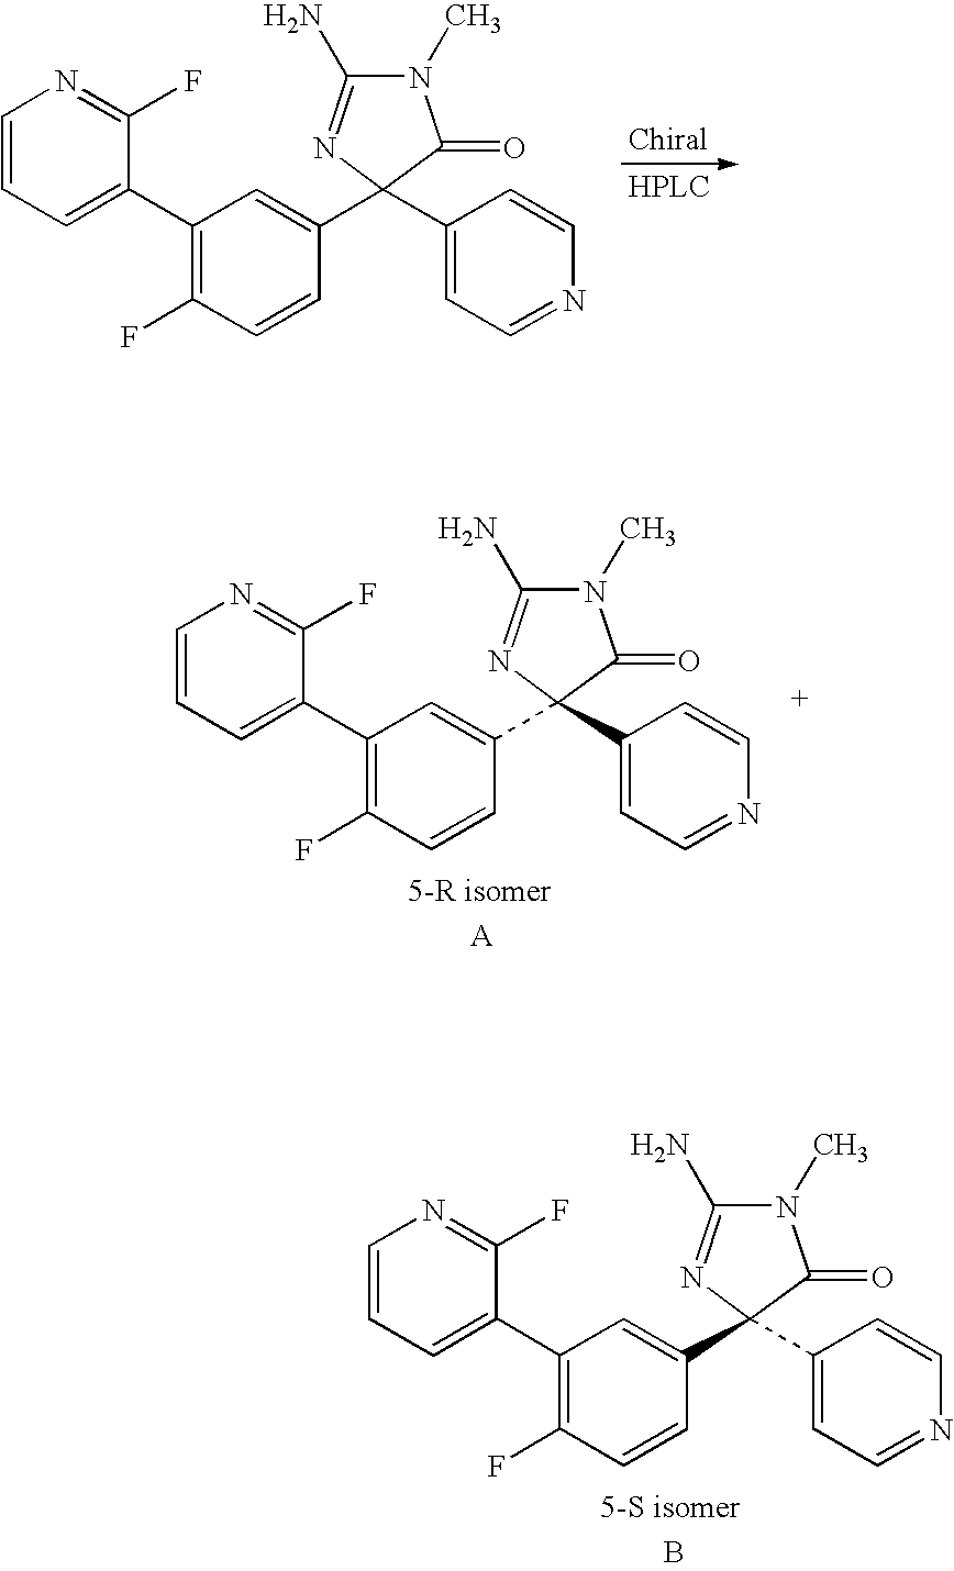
C1=CC=C(C2=C(F)C=CC(C3(C4=CC=NC=C4)N=C(N)N(C)C3=O)=C2)C(F)=N1.C1=CC=C(C2=C(F)C=CC(C3(C4=CC=NC=C4)N=C(N)N(C)C3=O)=C2)C(F)=N1.C1=CC=C(C2=C(F)C=CC(C3(C4=CC=NC=C4)N=C(N)N(C)C3=O)=C2)C(F)=N1.B
